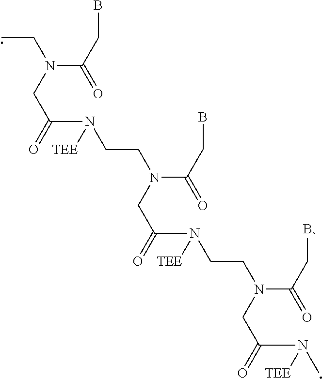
C(N(C(=O)CB)CC)C(N(CCN(CC(N(CCN(CC(N(C)[TEE])=O)C(=O)CB)[TEE])=O)C(=O)CB)[TEE])=O
